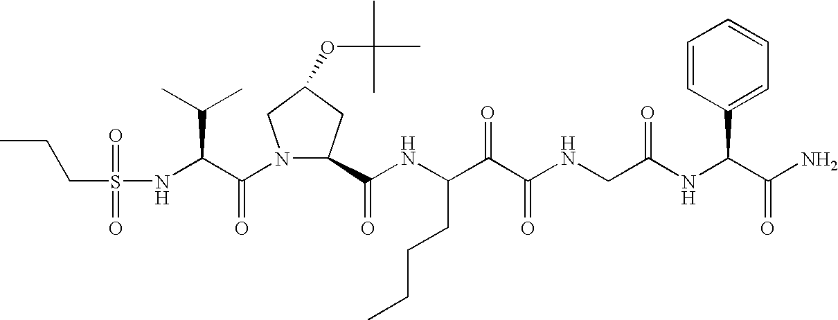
N(C(C(N1C(C(NC(C(C(NCC(NC(C(N)=O)C2=CC=CC=C2)=O)=O)=O)CCCC)=O)CC(OC(C)(C)C)C1)=O)C(C)C)S(=O)(=O)CCC
